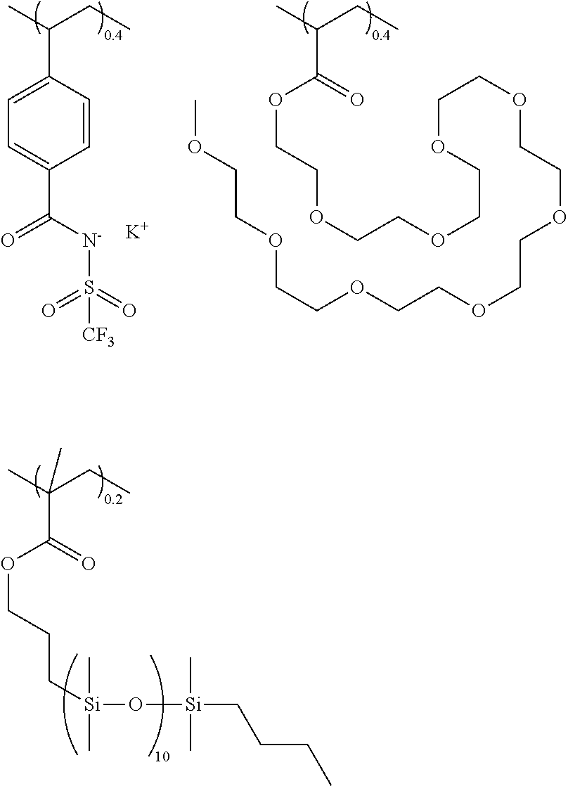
O=C(OCCC[Si](C)(O[Si](C)(C)CCCC)C)C(C)(CC)C.O=C(OCCOCCOCCOCCOCCOCCOCCOCCOCCOC)C(C)CC.C1=C(C(C)CC)C=CC(C([N-]S(=O)(=O)[CF3])=O)=C1.[K]
